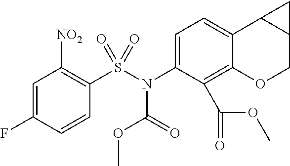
[NO2]C1=C(S(N(C2=CC=C3C(=C2C(OC)=O)OCC2C3C2)C(OC)=O)(=O)=O)C=CC(F)=C1
